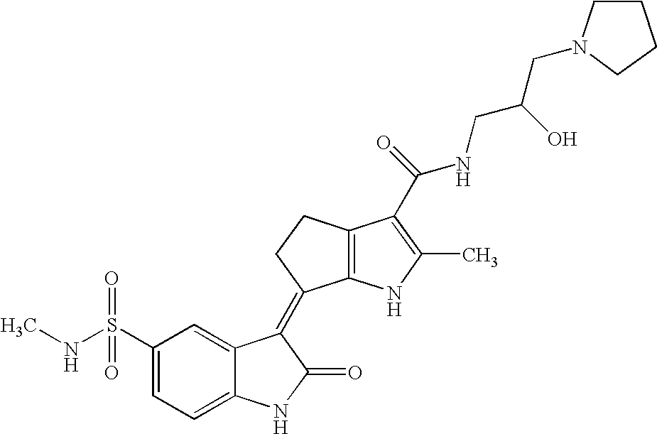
C1(S(NC)(=O)=O)=CC=C2C(=C1)C(=C1C3=C(CC1)C(C(=O)NCC(O)CN1CCCC1)=C(C)N3)C(=O)N2
